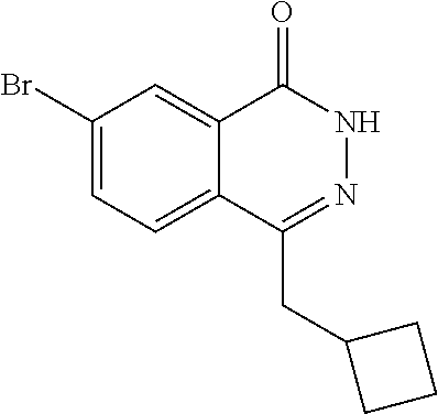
C1(Br)=CC=C2C(=C1)C(=O)NN=C2CC1CCC1
